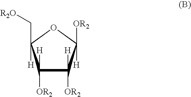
C1([H])([OR2])C([H])([OR2])C([OR2])([H])OC1(C[R2O])[H]
